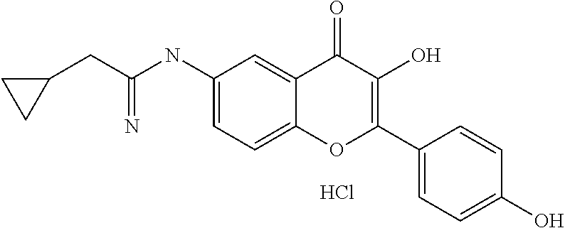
C1(NC(CC2CC2)=N)=CC=C2C(=C1)C(=O)C(O)=C(C1=CC=C(O)C=C1)O2.Cl
